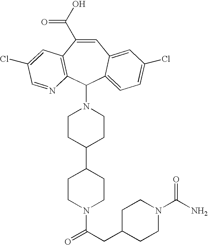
C1=C(C(O)=O)C2=C(C(N3CCC(C4CCN(C(CC5CCN(C(N)=O)CC5)=O)CC4)CC3)C3=CC=C(Cl)C=C13)N=CC(Cl)=C2
